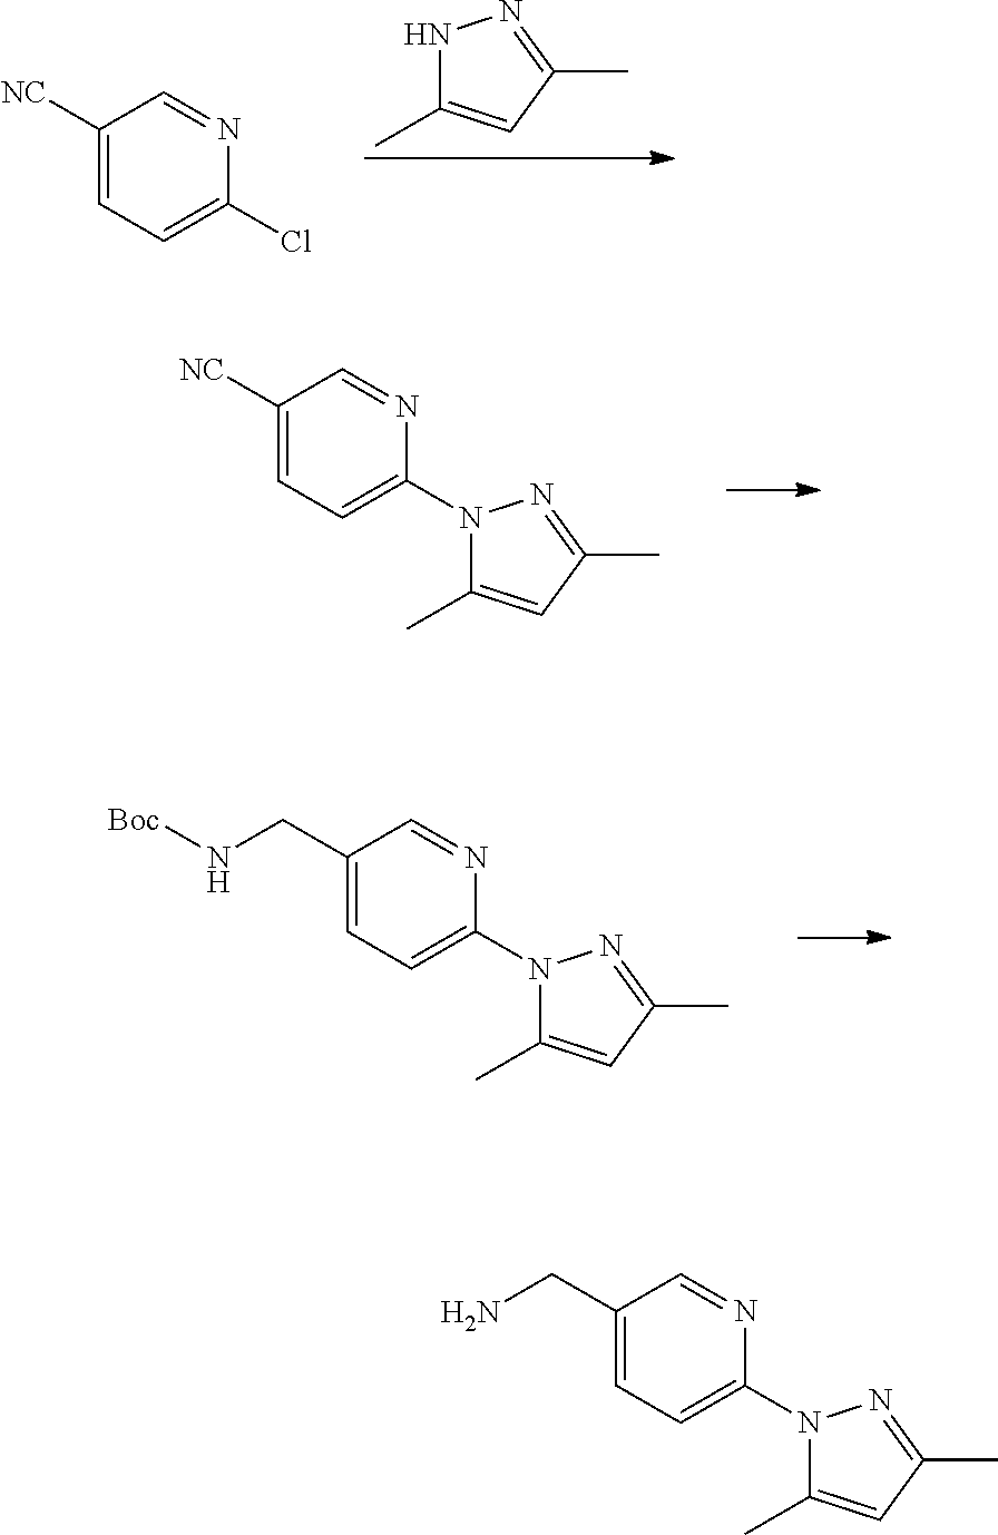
C1(CN[Boc])=CC=C(N2C(C)=CC(C)=N2)N=C1.C1([NC])=CC=C(Cl)N=C1.N1C(C)=CC(C)=N1.C1([NC])=CC=C(N2C(C)=CC(C)=N2)N=C1.C1(CN)=CC=C(N2C(C)=CC(C)=N2)N=C1
